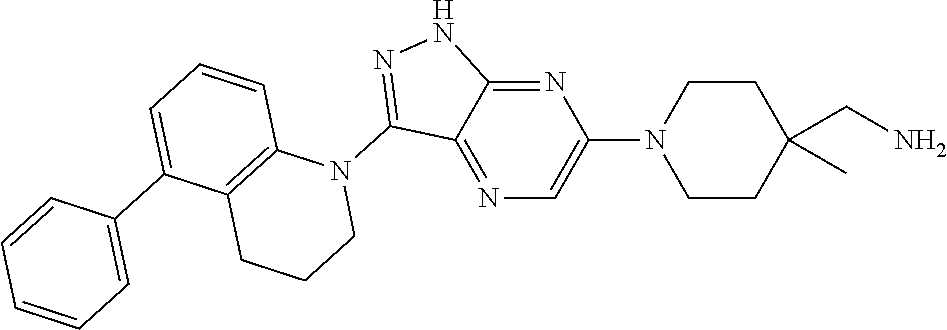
N1(C2=NNC3=NC(N4CCC(C)(CN)CC4)=CN=C23)C2=C(CCC1)C(C1=CC=CC=C1)=CC=C2
